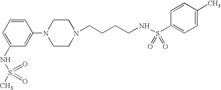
C1(NS(C)(=O)=O)=CC=CC(N2CCN(CCCCNS(C3=CC=C(C)C=C3)(=O)=O)CC2)=C1
